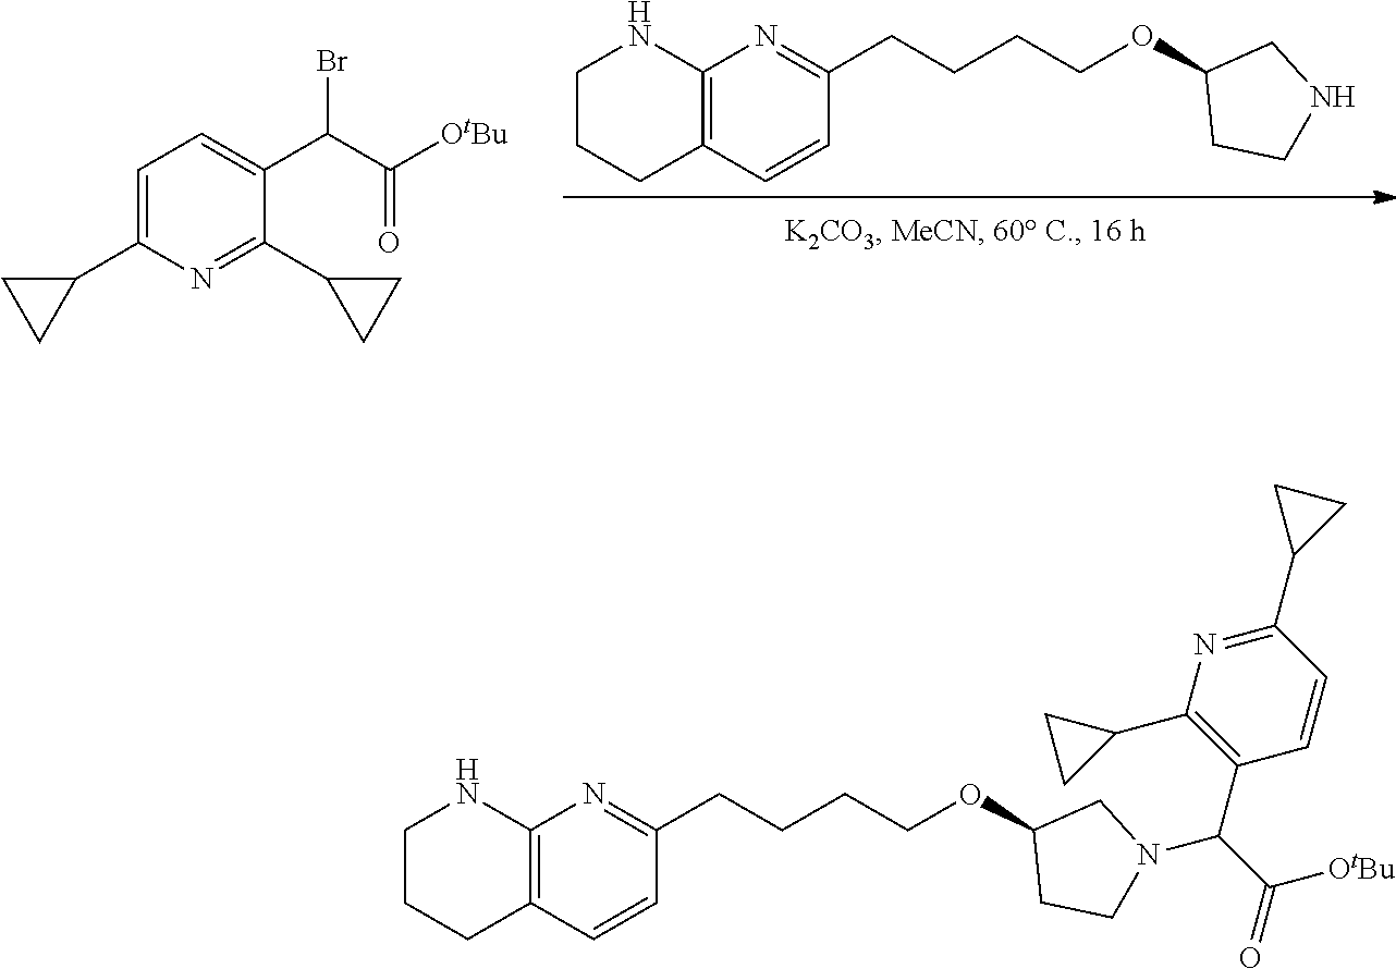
C12=C(C=CC(CCCCOC3CCNC3)=N1)CCCN2.C1=C(C2CC2)N=C(C2CC2)C(C(C([OtBu])=O)Br)=C1.C12=C(C=CC(CCCCOC3CCN(C(C(=O)[OtBu])C4=C(C5CC5)N=C(C5CC5)C=C4)C3)=N1)CCCN2
